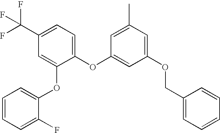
C1(C(F)(F)F)=CC=C(OC2=CC(OCC3=CC=CC=C3)=CC(C)=C2)C(OC2=CC=CC=C2F)=C1
